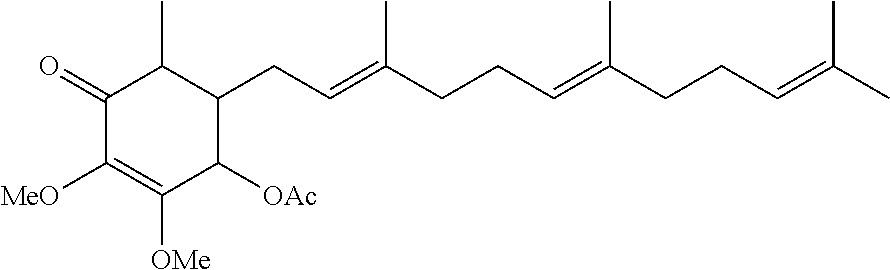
C1(=O)C([MeO])=C([OMe])C([OAc])C(CC=C(CCC=C(CCC=C(C)C)C)C)C1C
